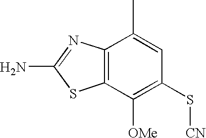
C12=C(C([OMe])=C(S[CN])C=C1C)SC(N)=N2
